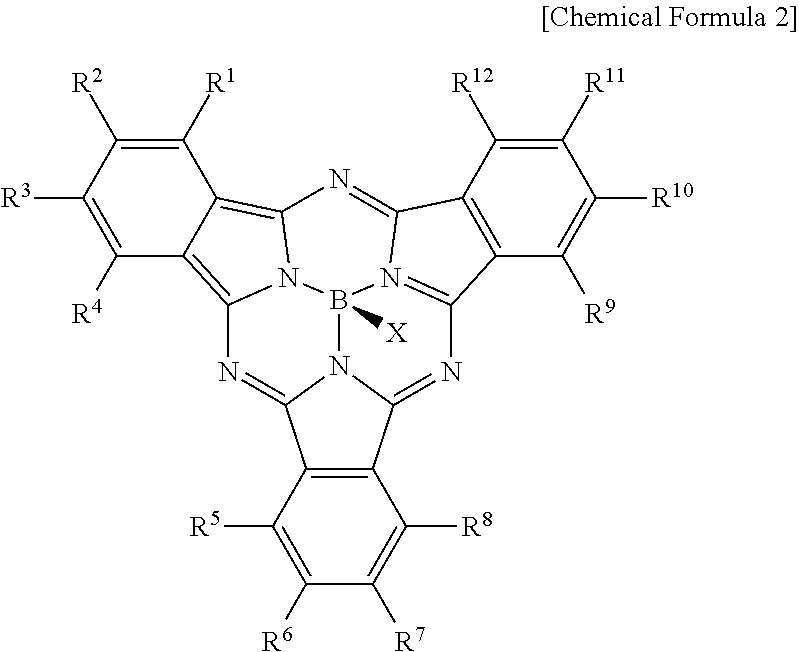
C1([R1])=C([R2])C([R3])=C([R4])C2=C3N4C(=C12)N=C1C2=C(C([R9])=C([R10])C([R11])=C2[R12])C2=N1B4([X])N1C(=N2)C2=C(C1=N3)C([R5])=C([R6])C([R7])=C2[R8]
